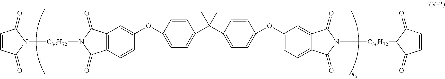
C12=C(C=C(OC3=CC=C(C(C4=CC=C(OC5=CC=C6C(=C5)C(=O)N([C36H72]C5C(=O)C=CC5=O)C6=O)C=C4)(C)C)C=C3)C=C1)C(=O)N([C36H72]N1C(=O)C=CC1=O)C2=O
